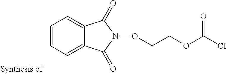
C1=CC=C2C(=C1)C(=O)N(OCCOC(Cl)=O)C2=O
